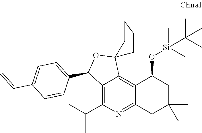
CC(C)C1=C2C(=C3C(=N1)CC(C)(C)CC3O[Si](C)(C)C(C)(C)C)C1(OC2C2=CC=C(C=C)C=C2)CCCC1
